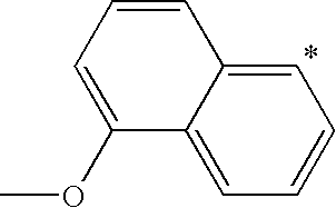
C1(OC)=CC=CC2=CC=CC=C12
